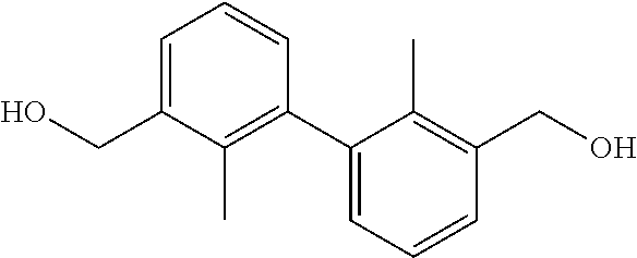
OCC1=CC=CC(C2=CC=CC(CO)=C2C)=C1C
